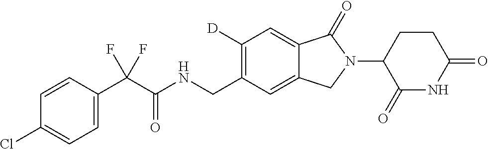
C1=CC(C(C(NCC2=C([D])C=C3C(=C2)CN(C2C(=O)NC(=O)CC2)C3=O)=O)(F)F)=CC=C1Cl
